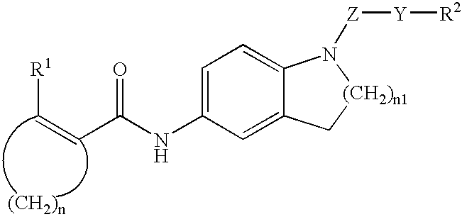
N(C1=CC=C2C(=C1)C[(CH2)n1]N2[Z][Y][R2])C(=O)C=C[R1]
